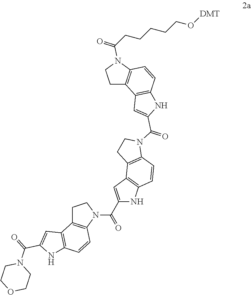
N1(C(=O)C2=CC3=C(C=CC4=C3CCN4C(C3=CC4=C(C=CC5=C4CCN5C(=O)C4=CC5=C(C=CC6=C5CCN6C(CCCCCO[DMT])=O)N4)N3)=O)N2)CCOCC1
